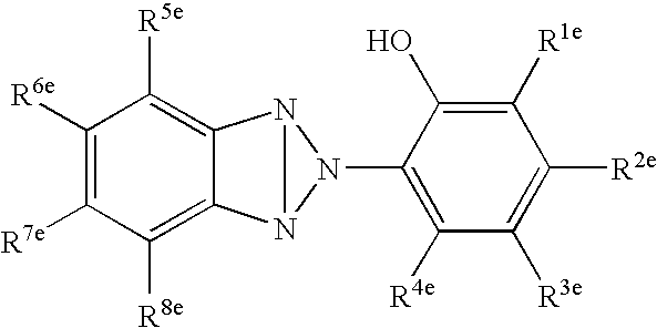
C1([R6e])=C([R7e])C([R8e])=C2C(=C1[R5e])N1N2N1C1=C([R4e])C([R3e])=C([R2e])C([R1e])=C1O
